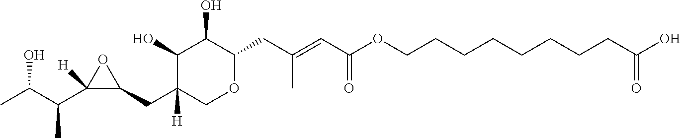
C1(O)C([H])(CC2OC2(C(C(C)O)C)[H])COC(CC(=CC(OCCCCCCCCC(O)=O)=O)C)C1O
